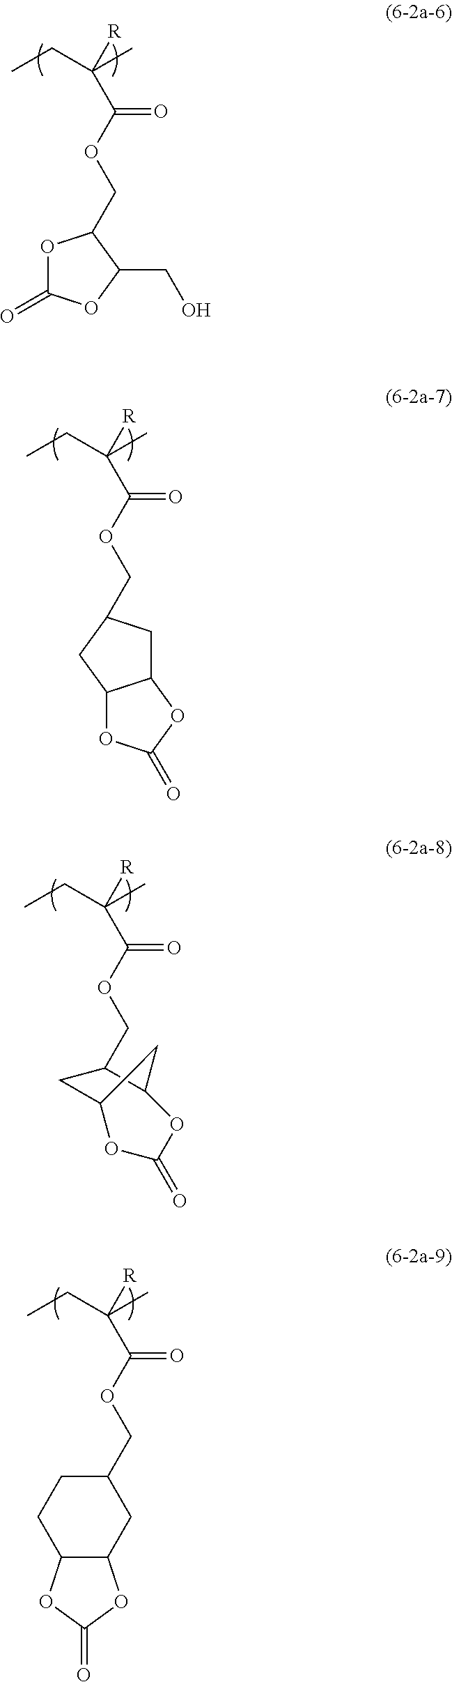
O(C(=O)C([R])(C)CC)CC1OC(=O)OC1CO.O(C(=O)C([R])(C)CC)CC1CC2OC(=O)OC1C2.O(C(=O)C([R])(C)CC)CC1CCC2C(C1)OC(=O)O2.O(C(=O)C([R])(C)CC)CC1CC2C(C1)OC(=O)O2
